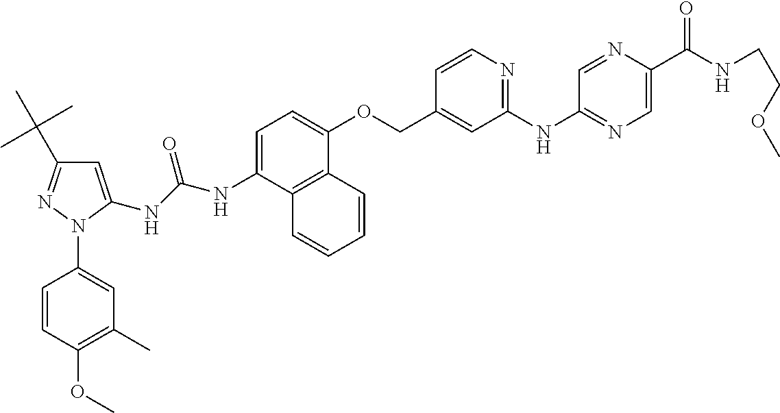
C1=C(NC(NC2=CC=C(OCC3=CC(NC4=NC=C(C(NCCOC)=O)N=C4)=NC=C3)C3=C2C=CC=C3)=O)N(C2=CC(C)=C(OC)C=C2)N=C1C(C)(C)C
